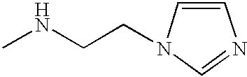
C1=CN(CCNC)C=N1
